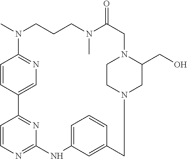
C1=CC2=CN=C1N(C)CCCN(C)C(=O)CN1CCN(CC3=CC(=CC=C3)NC3=NC=CC2=N3)CC1CO
